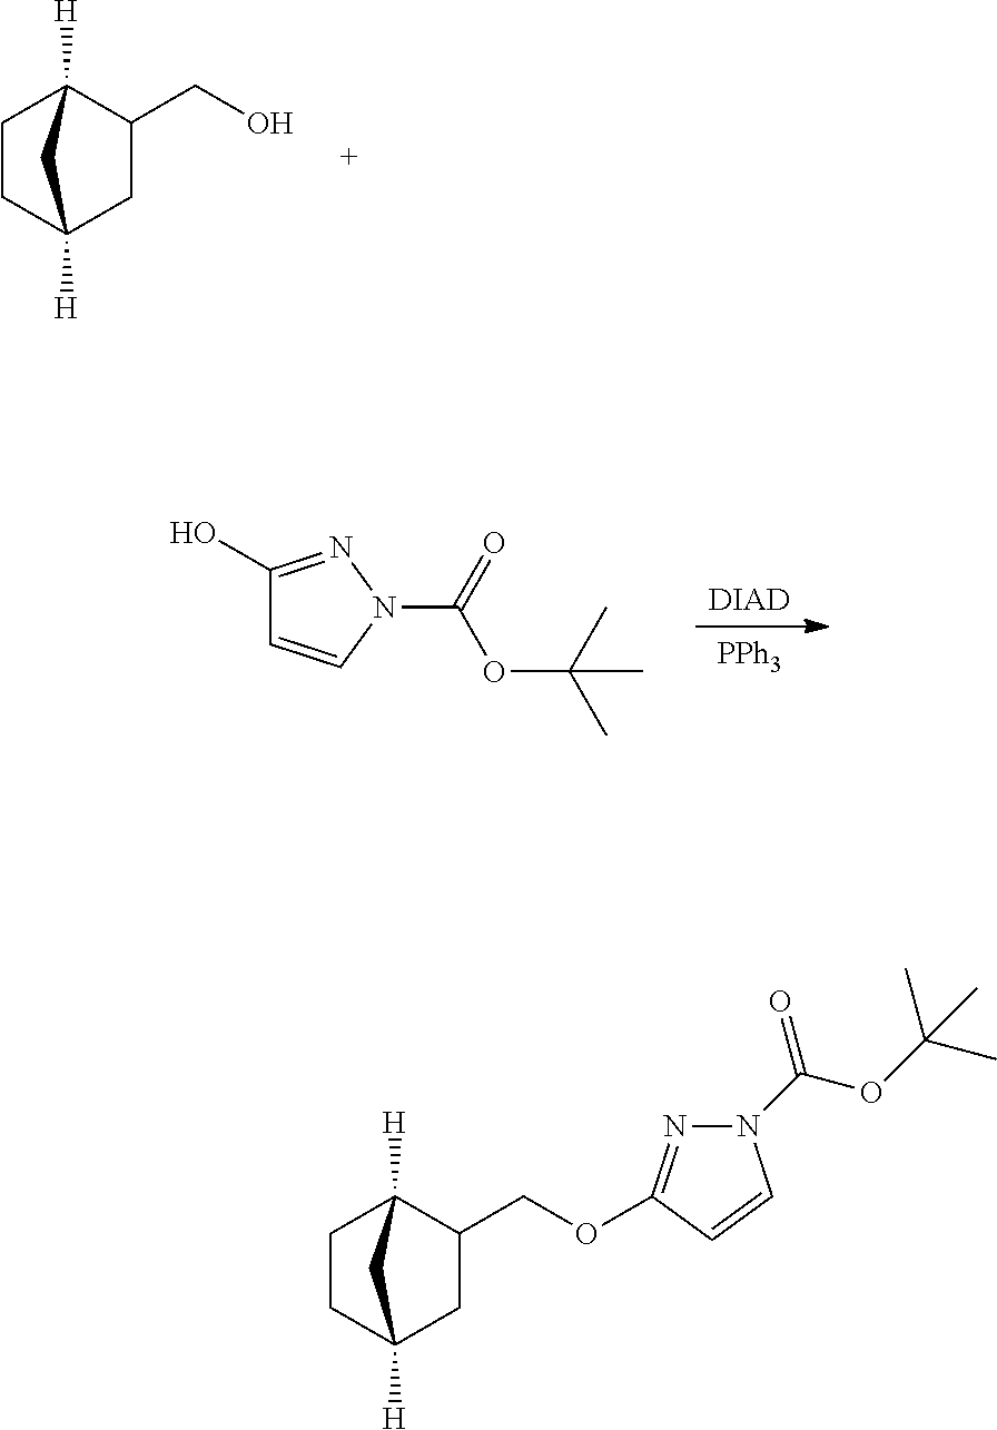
C1(COC2=NN(C(=O)OC(C)(C)C)C=C2)C2([H])CCC([H])(C1)C2.C1(CO)C2([H])CCC([H])(C1)C2.[DIAD].[PPh3].C1(O)=NN(C(OC(C)(C)C)=O)C=C1
